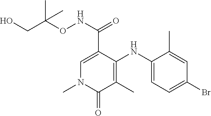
C1=C(C(NOC(CO)(C)C)=O)C(NC2=CC=C(Br)C=C2C)=C(C)C(=O)N1C
